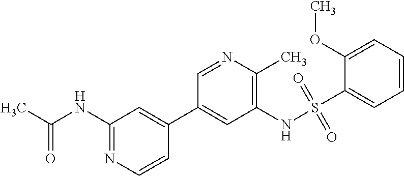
C1(NC(C)=O)=NC=CC(C2=CC(NS(C3=CC=CC=C3OC)(=O)=O)=C(C)N=C2)=C1
